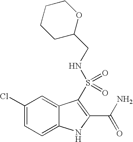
C1(Cl)=CC=C2C(=C1)C(S(=O)(=O)NCC1OCCCC1)=C(C(N)=O)N2
